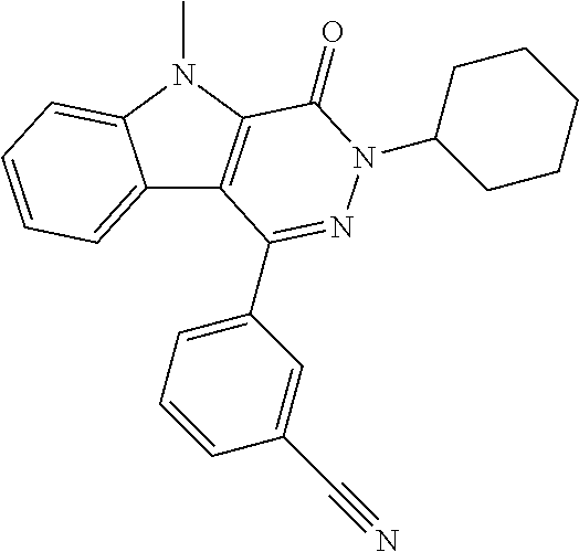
C12=CC=CC=C1N(C)C1=C2C(C2=CC=CC(C#N)=C2)=NN(C2CCCCC2)C1=O
